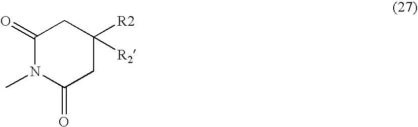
C1(=O)N(C)C(=O)CC([R2])([R2])C1
